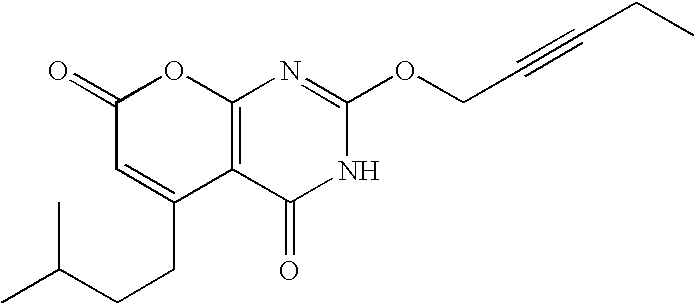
C12=C(C(=O)NC(OCC#CCC)=N1)C(CCC(C)C)=CC(=O)O2
